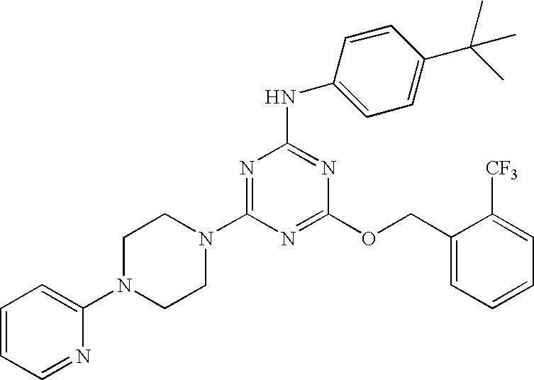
C1=CC=NC(N2CCN(C3=NC(NC4=CC=C(C(C)(C)C)C=C4)=NC(OCC4=CC=CC=C4[CF3])=N3)CC2)=C1
